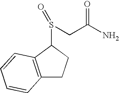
C12=C(C(S(CC(N)=O)=O)CC1)C=CC=C2
